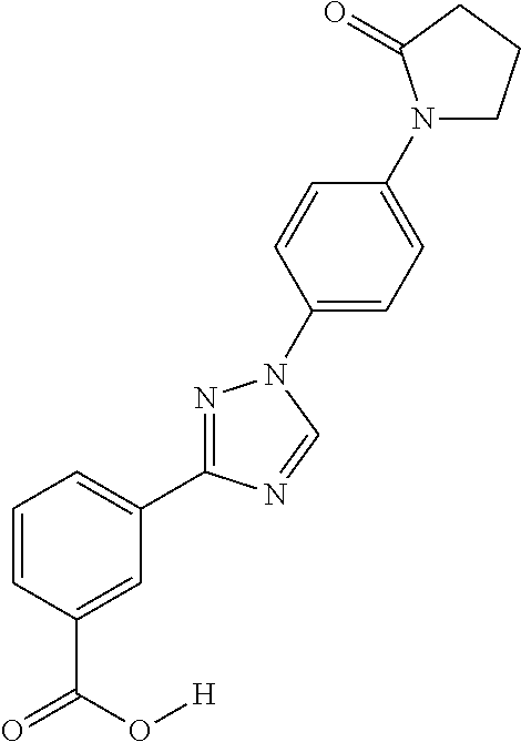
C1=CC=C(C2=NN(C3=CC=C(N4CCCC4=O)C=C3)C=N2)C=C1C(O[H])=O
